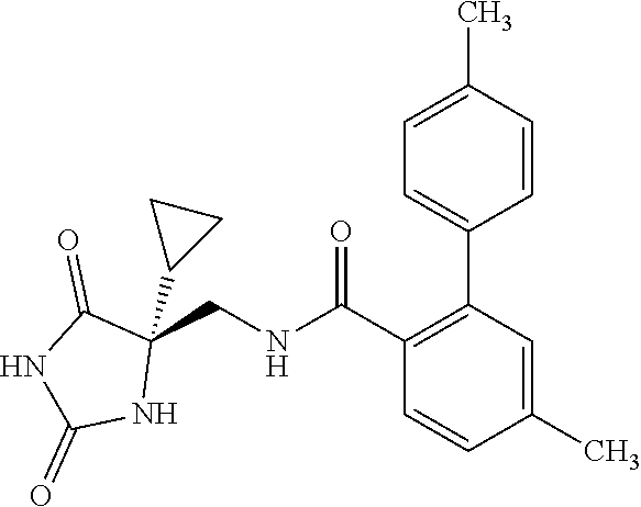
C1(CNC(C2=C(C3=CC=C(C)C=C3)C=C(C)C=C2)=O)(C2CC2)C(=O)NC(=O)N1
